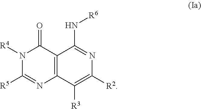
C12=C(C([R3])=C([R2])N=C1N[R6])N=C([R5])N([R4])C2=O
